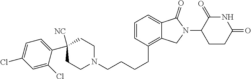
C1=CC(CCCCN2CCC(C3=CC=C(Cl)C=C3Cl)([NC])CC2)=C2C(=C1)C(=O)N(C1CCC(=O)NC1=O)C2
